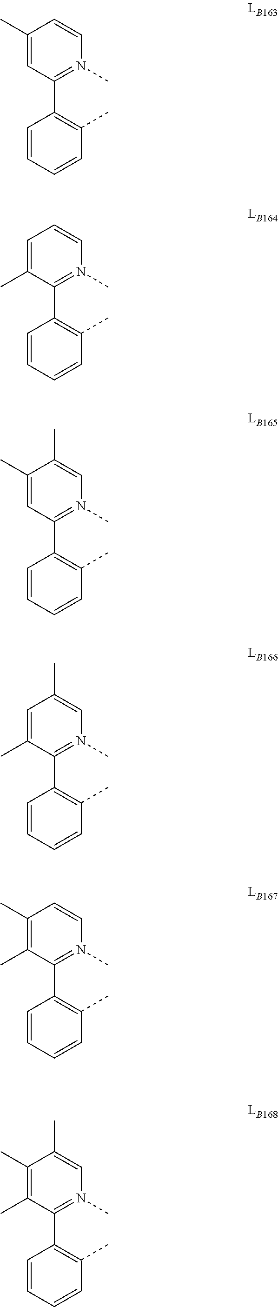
C1(C)=CC(C2=C(C)C=CC=C2)=N(C)C=C1.C1=C(C)C(C2=C(C)C=CC=C2)=N(C)C=C1.C1(C)=CC(C2=C(C)C=CC=C2)=N(C)C=C1C.C1=C(C)C(C2=C(C)C=CC=C2)=N(C)C=C1C.C1(C)=C(C)C(C2=C(C)C=CC=C2)=N(C)C=C1.C1(C)=C(C)C(C2=C(C)C=CC=C2)=N(C)C=C1C
